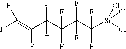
C(F)(F)(C(C(C([Si](Cl)(Cl)Cl)(F)F)(F)F)(F)F)C(F)=C(F)F
